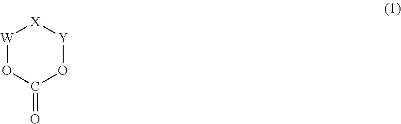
[W]1OC(=O)O[Y][X]1
